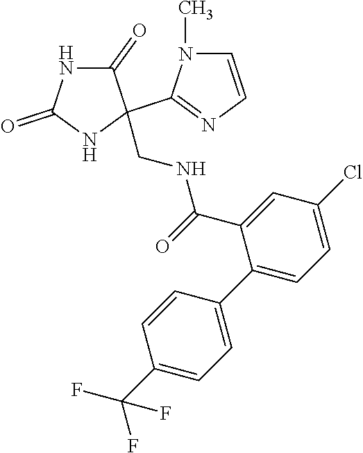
C1(=O)NC(=O)NC1(C1=NC=CN1C)CNC(C1=CC(Cl)=CC=C1C1=CC=C(C(F)(F)F)C=C1)=O
